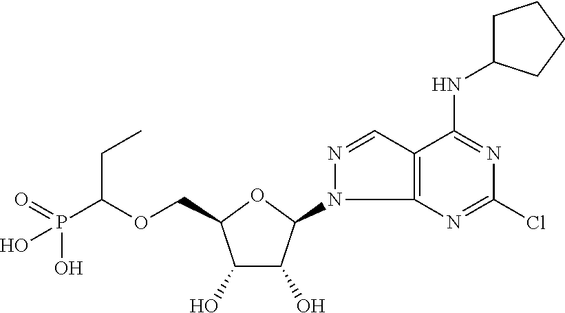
C(C1C(O)C(O)C(N2C3=C(C=N2)C(NC2CCCC2)=NC(Cl)=N3)O1)OC(P(=O)(O)O)CC
